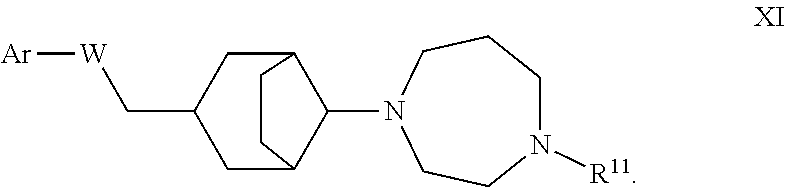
C1C2C(N3CCN([R11])CCC3)C(CC1C[W][Ar])CC2
